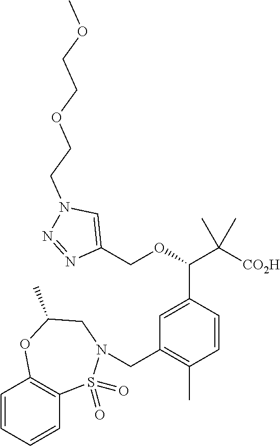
C1(COC(C([CO2H])(C)C)C2=CC(CN3S(=O)(=O)C4=C(C=CC=C4)OC(C)C3)=C(C)C=C2)=CN(CCOCCOC)N=N1
